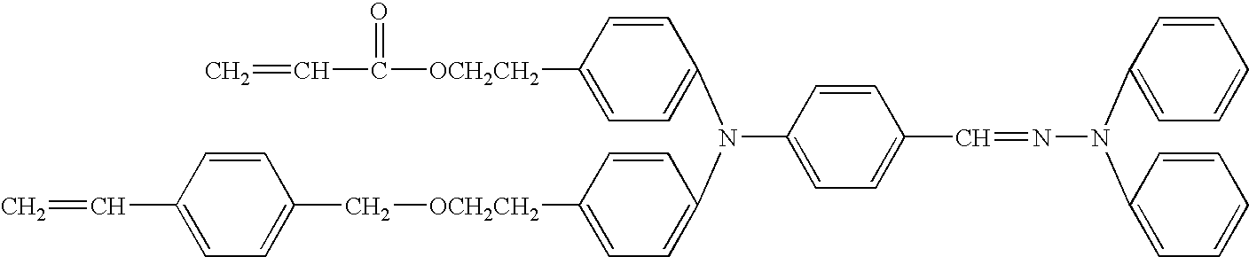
C=CC(=O)[OCH2CH2]C1=CC=C(N(C2=CC=C([OCH2CH2]CC3=CC=C(C=C)C=C3)C=C2)C2=CC=C(C=NN(C3=CC=CC=C3)C3=CC=CC=C3)C=C2)C=C1
